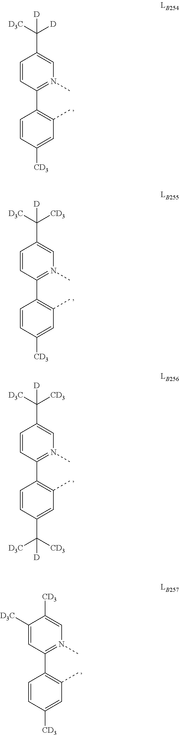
C1=CC(C2=C(C)C=C([CD3])C=C2)=N(C)C=C1C([D3C])([D])[D].C1=CC(C2=C(C)C=C([CD3])C=C2)=N(C)C=C1C([D3C])([CD3])[D].C1=CC(C2=C(C)C=C(C([D3C])([CD3])[D])C=C2)=N(C)C=C1C([D3C])([CD3])[D].C1([D3C])=CC(C2=C(C)C=C([CD3])C=C2)=N(C)C=C1[CD3]
